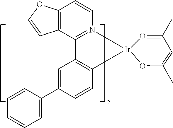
C1=C(C2=CC3=C(C=C2)C[Ir]2(CN4=C3C3=C(C=C4)OC=C3)O=C(C)C=C(C)O2)C=CC=C1
